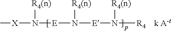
[X](C)N([R4(n)])[E]N([R4(n)])[E]N([R4(n)])[R4]
